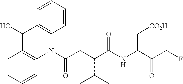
N1(C(=O)CC(C(C)C)C(NC(C[CO2H])C(CF)=O)=O)C2=C(C(O)C3=C1C=CC=C3)C=CC=C2
